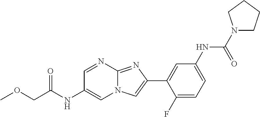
C1=NC2=NC(C3=CC(NC(N4CCCC4)=O)=CC=C3F)=CN2C=C1NC(COC)=O
